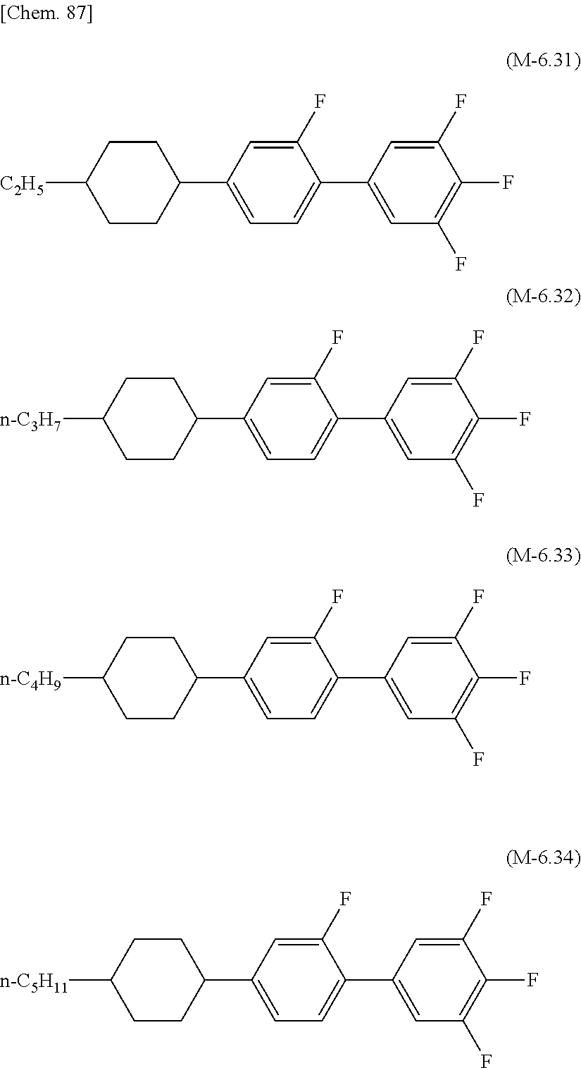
[C2H5]C1CCC(C2=CC=C(C3=CC(F)=C(F)C(F)=C3)C(F)=C2)CC1.[n-C3H7]C1CCC(C2=CC=C(C3=CC(F)=C(F)C(F)=C3)C(F)=C2)CC1.[n-C4H9]C1CCC(C2=CC=C(C3=CC(F)=C(F)C(F)=C3)C(F)=C2)CC1.[n-C5H11]C1CCC(C2=CC=C(C3=CC(F)=C(F)C(F)=C3)C(F)=C2)CC1
